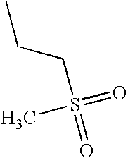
CCCS(=O)(=O)C
